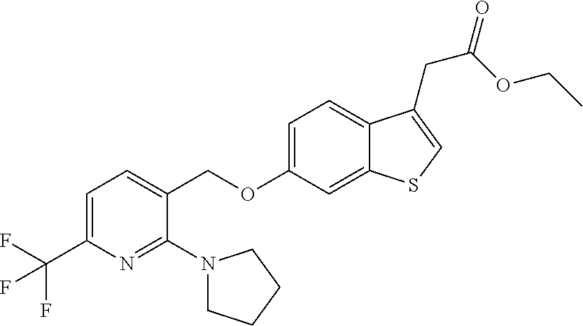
C(OC1=CC=C2C(=C1)SC=C2CC(=O)OCC)C1=CC=C(C(F)(F)F)N=C1N1CCCC1
